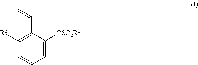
C1([R2])=C(C=C)C([OSO2R1])=CC=C1
